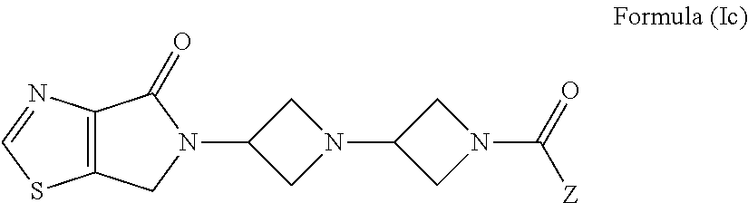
C12=C(CN(C3CN(C4CN(C([Z])=O)C4)C3)C1=O)SC=N2
